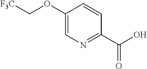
C1(OC[F3C])=CN=C(C(O)=O)C=C1
